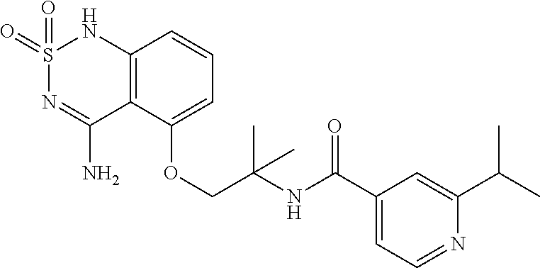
C12=C(C(OCC(NC(C3=CC=NC(C(C)C)=C3)=O)(C)C)=CC=C1)C(N)=NS(=O)(=O)N2
